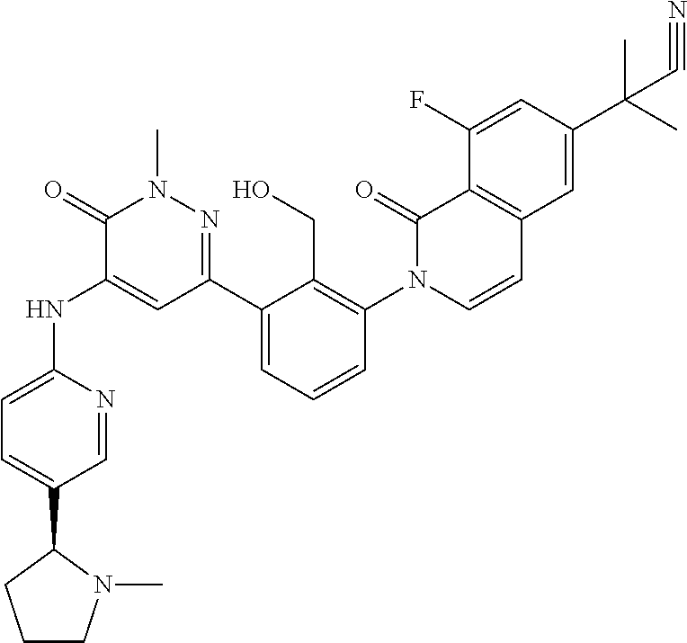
C1=NC(NC2=CC(C3=CC=CC(N4C=CC5=C(C4=O)C(F)=CC(C(C)(C)C#N)=C5)=C3CO)=NN(C)C2=O)=CC=C1C1N(C)CCC1
